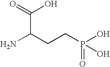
NC(CCP(O)(=O)O)C(O)=O
